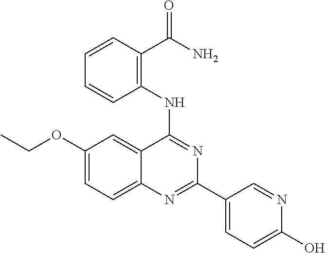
C1(OCC)=CC=C2C(=C1)C(NC1=C(C(N)=O)C=CC=C1)=NC(C1=CC=C(O)N=C1)=N2
